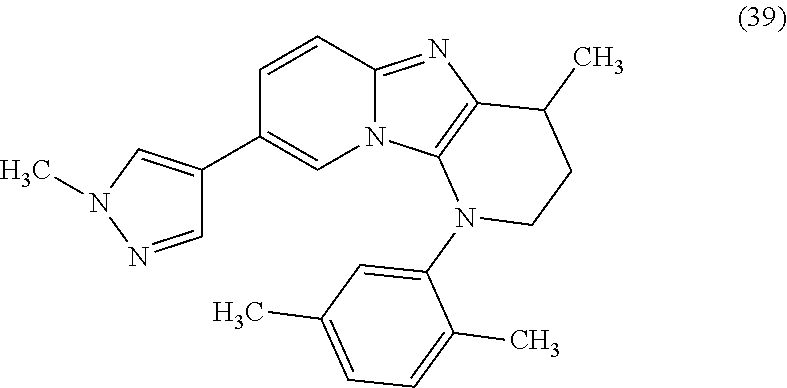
C1(C2=CN(C)N=C2)=CN2C(=NC3=C2N(C2=CC(C)=CC=C2C)CCC3C)C=C1
